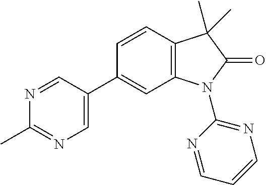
C1(C)=NC=C(C2=CC3=C(C=C2)C(C)(C)C(=O)N3C2=NC=CC=N2)C=N1
